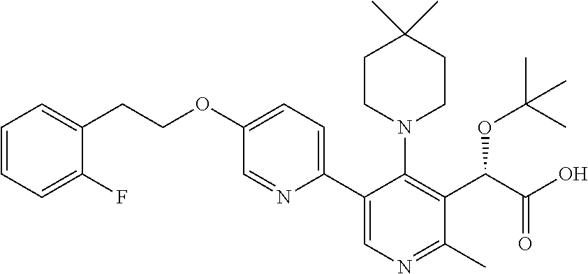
C1(F)=CC=CC=C1CCOC1=CC=C(C2=CN=C(C)C(C(C(O)=O)OC(C)(C)C)=C2N2CCC(C)(C)CC2)N=C1
